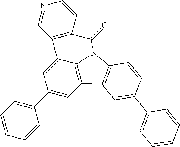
C1(C2=CC=CC=C2)=CC2=C3C(=C1)C1=C(C=CN=C1)C(=O)N3C1=C2C=C(C2=CC=CC=C2)C=C1
